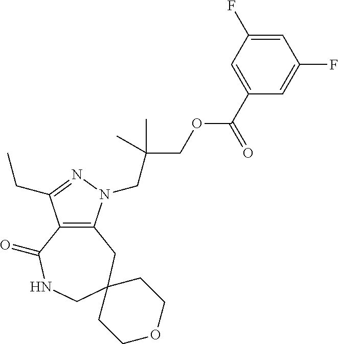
C12=C(N(CC(COC(C3=CC(F)=CC(F)=C3)=O)(C)C)N=C1CC)CC1(CNC2=O)CCOCC1
